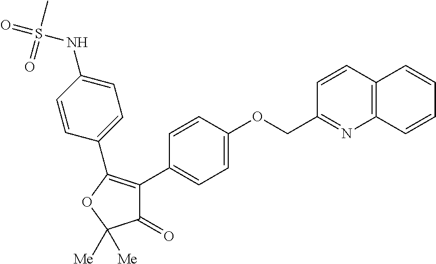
C12=C(C=CC(COC3=CC=C(C4=C(C5=CC=C(NS(=O)(C)=O)C=C5)OC([Me])([Me])C4=O)C=C3)=N1)C=CC=C2
